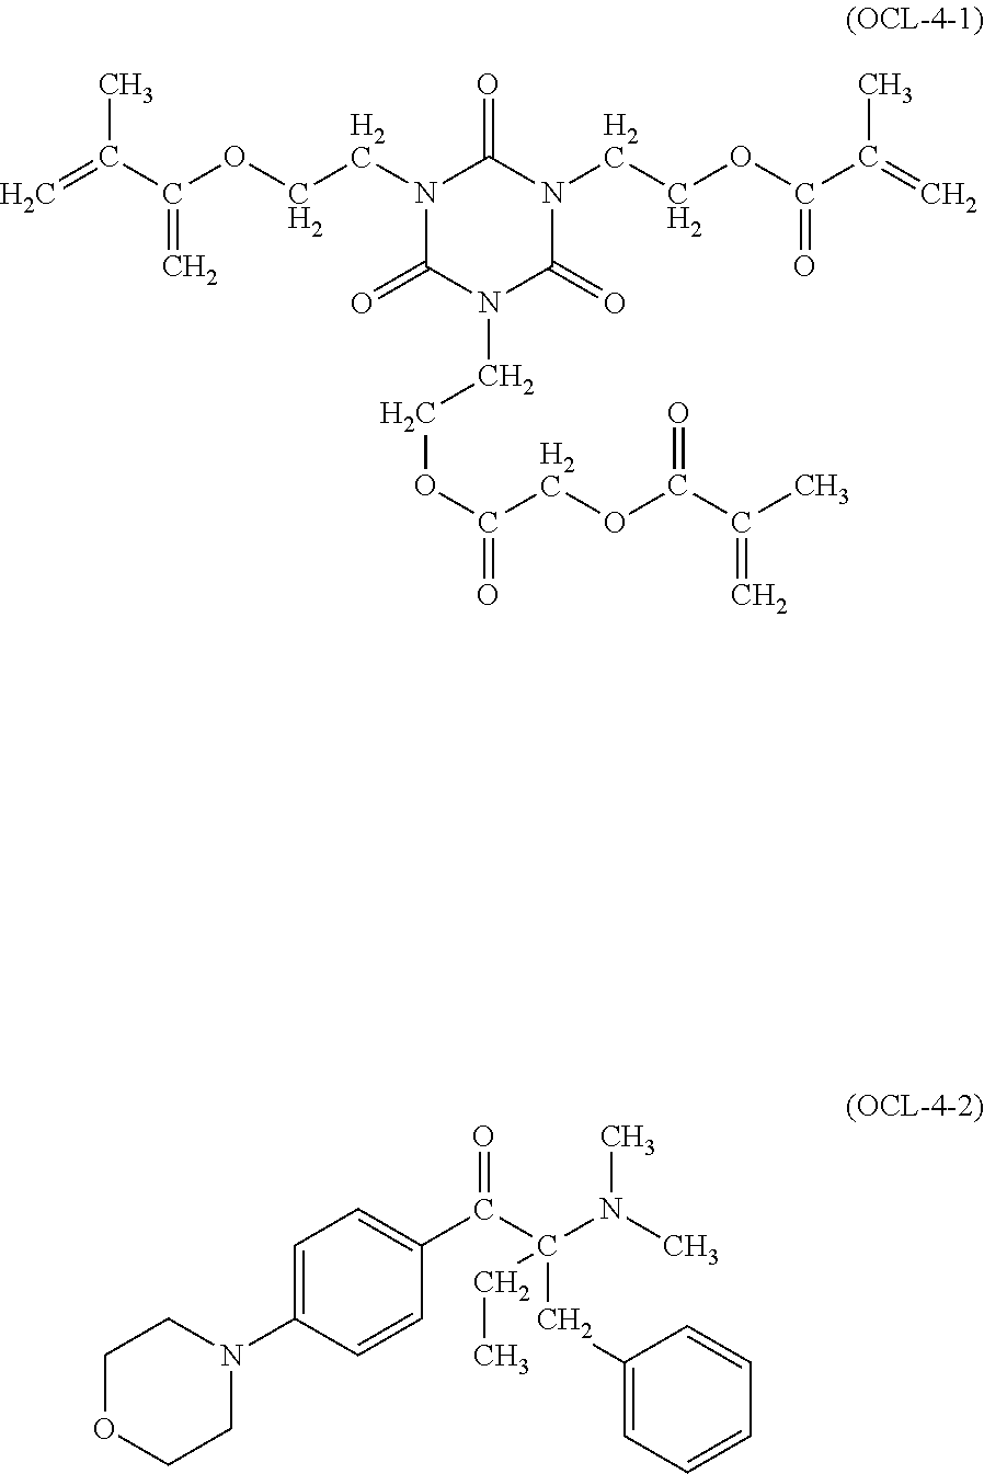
C=C(C(OCCN1C(=O)N(CCOC(COC(C(C)=C)=O)=O)C(=O)N(CCOC(C(=C)C)=O)C1=O)=C)C.C1OCCN(C2=CC=C(C(C(N(C)C)(CC3=CC=CC=C3)CC)=O)C=C2)C1
